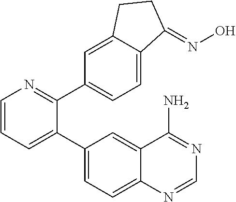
C1=CC=C(C2=CC=C3C(=C2)C(N)=NC=N3)C(C2=CC=C3C(=C2)CCC3=NO)=N1
